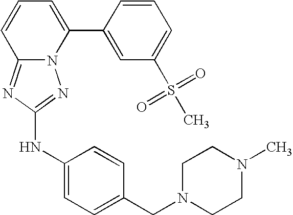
N12C(=NC(NC3=CC=C(CN4CCN(C)CC4)C=C3)=N1)C=CC=C2C1=CC(S(C)(=O)=O)=CC=C1
